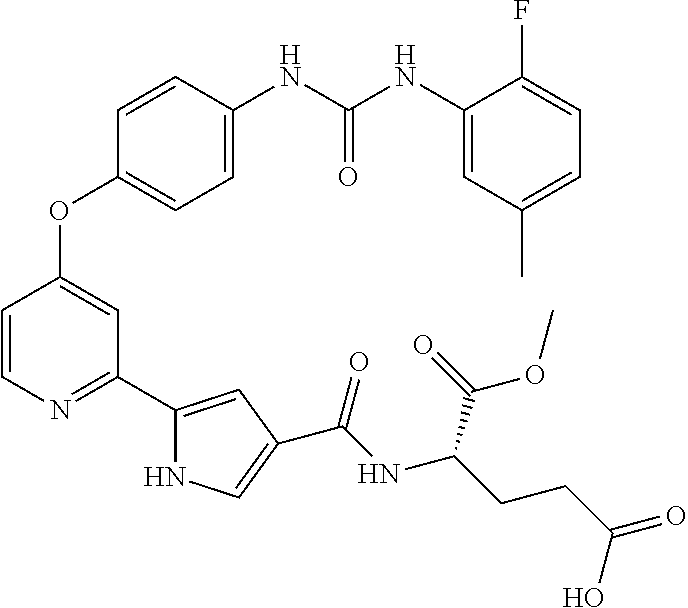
C1=C(NC(NC2=CC(C)=CC=C2F)=O)C=CC(OC2=CC(C3=CC(C(NC(CCC(=O)O)C(=O)OC)=O)=CN3)=NC=C2)=C1
